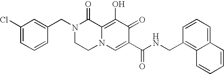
C1(Cl)=CC=CC(CN2CCN3C(=C(O)C(=O)C(C(NCC4=C5C(=CC=C4)C=CC=C5)=O)=C3)C2=O)=C1
